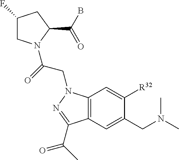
C1(F)CN(C(=O)CN2C3=C(C=C(CN(C)C)C([R32])=C3)C(C(=O)C)=N2)C(C(B)=O)C1
